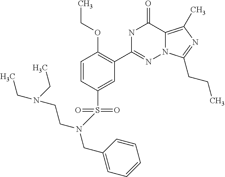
C1(S(=O)(=O)N(CCN(CC)CC)CC2=CC=CC=C2)=CC(C2=NN3C(=C(C)N=C3CCC)C(=O)N2)=C(OCC)C=C1
